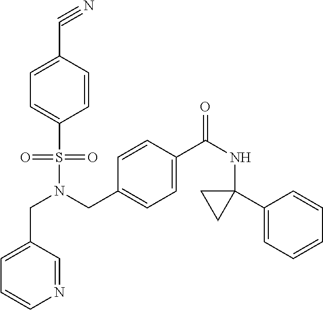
C(N(S(=O)(=O)C1=CC=C(C#N)C=C1)CC1=CC=C(C(NC2(C3=CC=CC=C3)CC2)=O)C=C1)C1=CC=CN=C1
